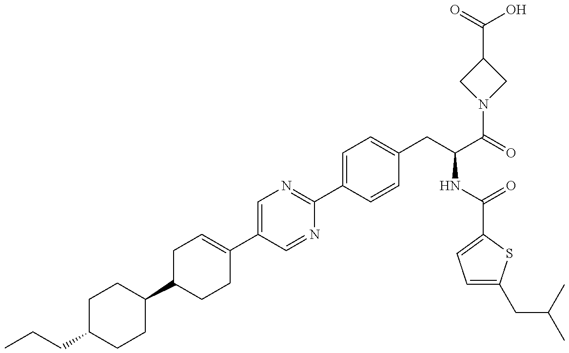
C(C1CCC(C2CCC(C3=CN=C(C4=CC=C(CC(NC(=O)C5=CC=C(CC(C)C)S5)C(=O)N5CC(C(O)=O)C5)C=C4)N=C3)=CC2)CC1)CC
